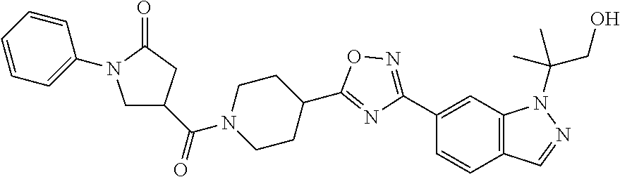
C1C(C(=O)N2CCC(C3=NC(C4=CC5=C(C=C4)C=NN5C(C)(CO)C)=NO3)CC2)CC(=O)N1C1=CC=CC=C1
